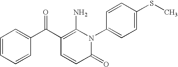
C1=CC=CC(C(C2=C(N)N(C3=CC=C(SC)C=C3)C(=O)C=C2)=O)=C1
